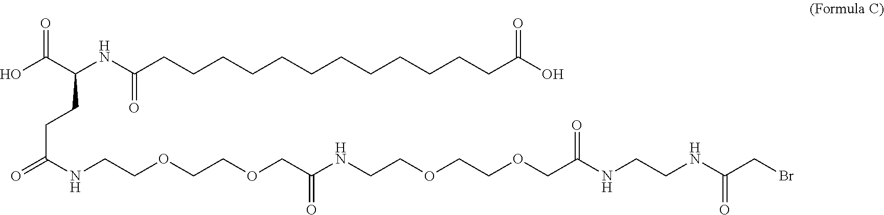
O=C(NCCOCCOCC(NCCOCCOCC(NCCNC(CBr)=O)=O)=O)CCC(NC(CCCCCCCCCCCCC(O)=O)=O)C(O)=O
